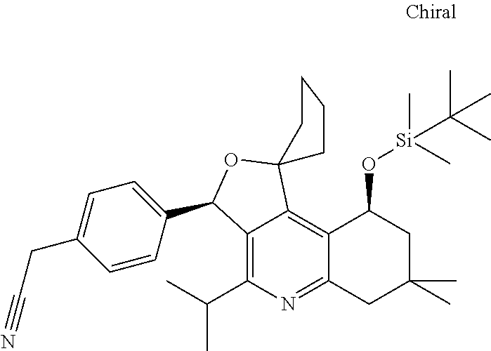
C12=C(C(C)C)N=C3C(=C1C1(OC2C2=CC=C(CC#N)C=C2)CCCC1)C(O[Si](C)(C)C(C)(C)C)CC(C)(C)C3
